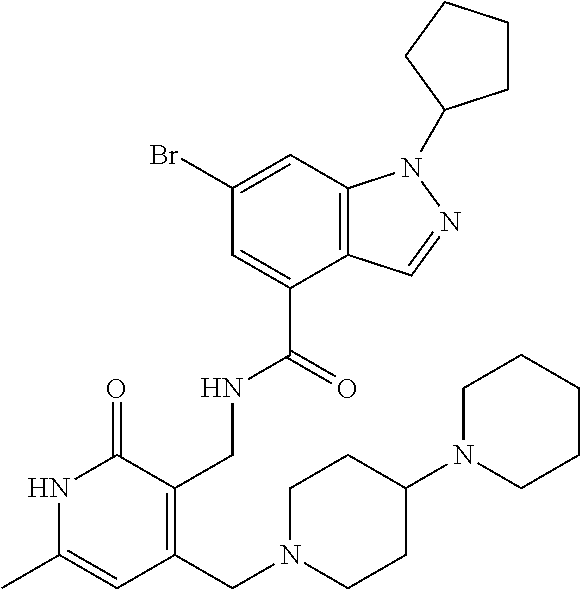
C1(Br)=CC2=C(C(C(=O)NCC3=C(CN4CCC(N5CCCCC5)CC4)C=C(C)NC3=O)=C1)C=NN2C1CCCC1
